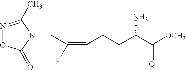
C(C(=CCCC(C([OCH3])=O)N)F)N1C(=O)ON=C1C
